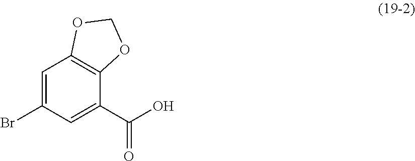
C1=C(Br)C=C(C(O)=O)C2=C1OCO2
